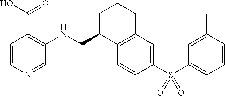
C1=CN=CC(NCC2C3=C(CCC2)C=C(S(C2=CC=CC(C)=C2)(=O)=O)C=C3)=C1C(O)=O
